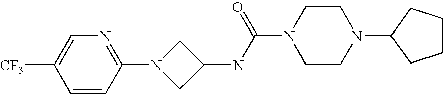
C1=CC(N2CC(NC(N3CCN(C4CCCC4)CC3)=O)C2)=NC=C1[CF3]
